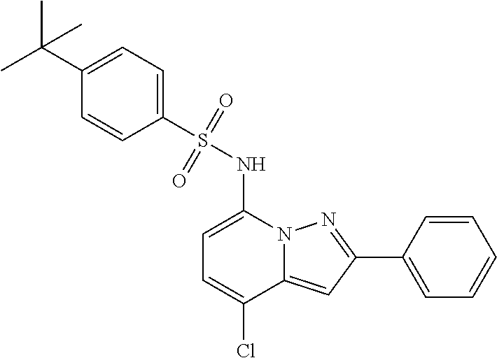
C1(C2=NN3C(=C2)C(Cl)=CC=C3NS(=O)(=O)C2=CC=C(C(C)(C)C)C=C2)=CC=CC=C1
